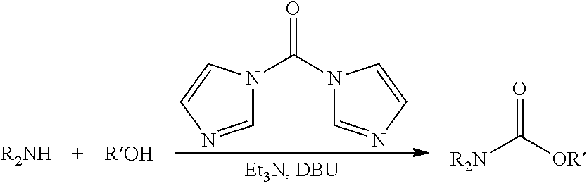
[R2N]C([OR])=O.C1=NC=CN1C(N1C=NC=C1)=O
